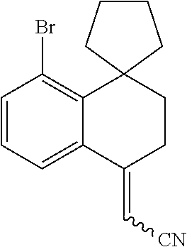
C1=CC=C2C(=C1Br)C1(CCC2=C[CN])CCCC1
